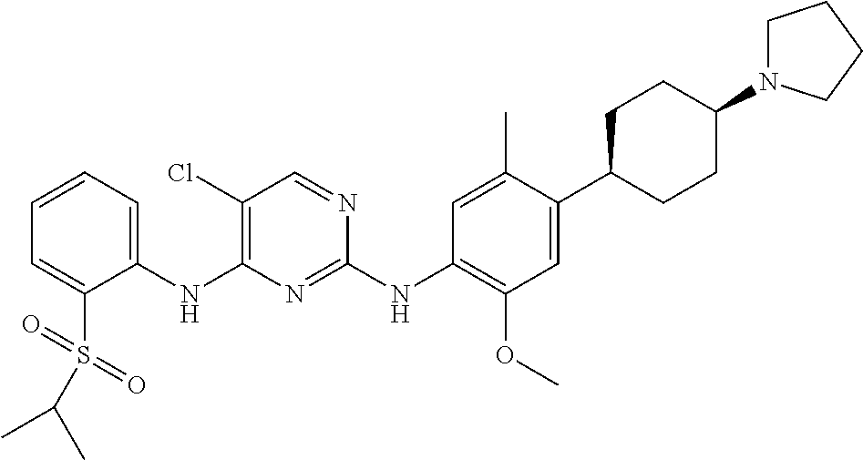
C1(NC2=C(Cl)C=NC(NC3=C(OC)C=C(C4CCC(N5CCCC5)CC4)C(C)=C3)=N2)=CC=CC=C1S(=O)(=O)C(C)C
